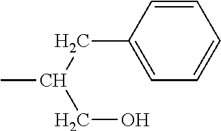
C(C1=CC=CC=C1)C(CO)C
